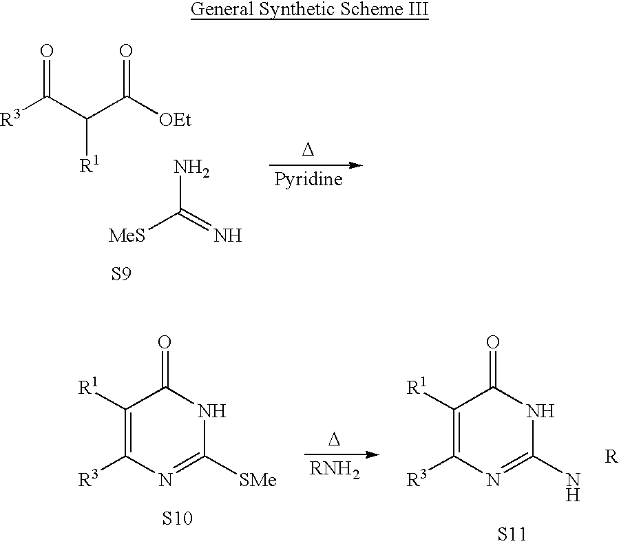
[D].[S9].[R3]C(C(C([OEt])=O)[R1])=O.[MeS]C(=N)N.[RNH2].[D].C1([R1])=C([R3])N=C([SMe])NC1=O.[S10].[S11].C1([R1])=C([R3])N=C(N)NC1=O.[R]
